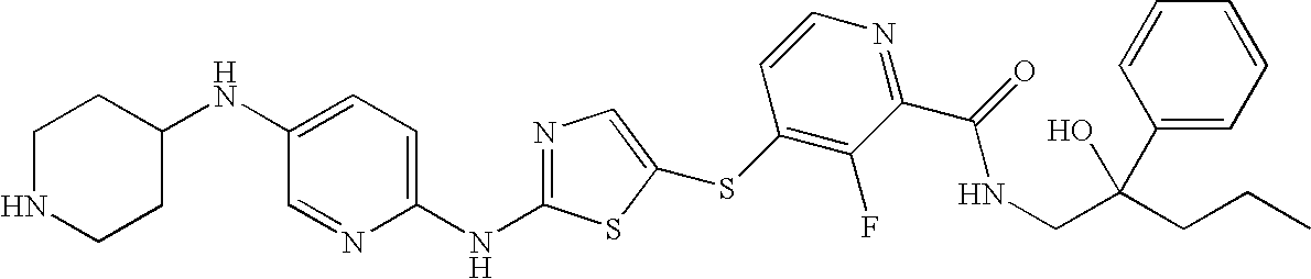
C1(NC2CCNCC2)=CC=C(NC2=NC=C(SC3=C(F)C(C(=O)NCC(CCC)(O)C4=CC=CC=C4)=NC=C3)S2)N=C1
